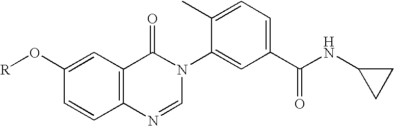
C12=C(C=C(O[R])C=C1)C(=O)N(C1=CC(C(NC3CC3)=O)=CC=C1C)C=N2
